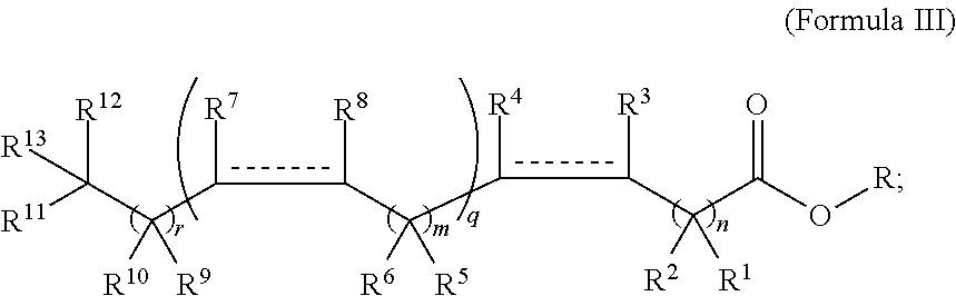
C(c([R7])c(C([R6])([R5])c([R4])c([R3])C(C(O[R])=O)([R2])[R1])[R8])(C([R11])([R12])[R13])([R10])[R9]
